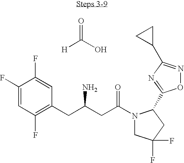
O=C(O)[H].C1(F)=CC(F)=C(CC(CC(N2CC(F)(F)CC2C2=NC(C3CC3)=NO2)=O)N)C=C1F
